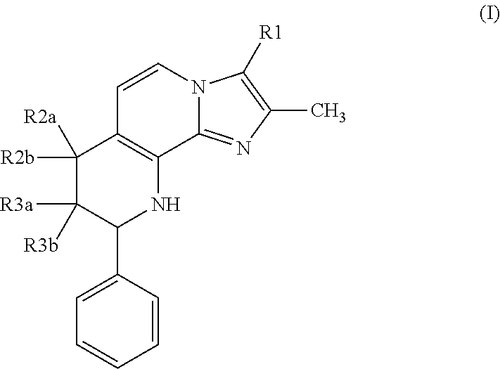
C1([R2b])([R2a])C([R3a])([R3b])C(C2=CC=CC=C2)NC2=C1C=CN1C2=NC(C)=C1[R1]
